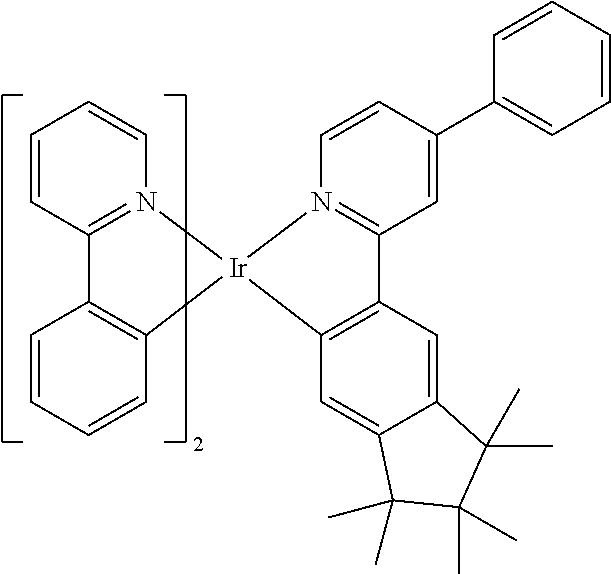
C12=C(C=CC=C1)[Ir]1(N3=C2C=CC=C3)C2=C(C=C3C(=C2)C(C)(C)C(C)(C)C3(C)C)C2=N1C=CC(C1=CC=CC=C1)=C2
